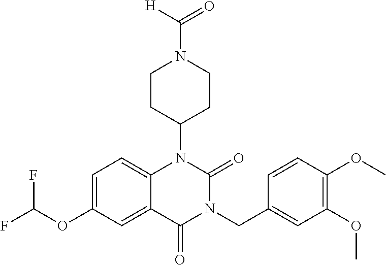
C1=C(OC(F)F)C=C2C(=C1)N(C1CCN(C([H])=O)CC1)C(=O)N(CC1=CC(OC)=C(OC)C=C1)C2=O
